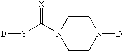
B[Y]C(N1CCN([D])CC1)=[X]
